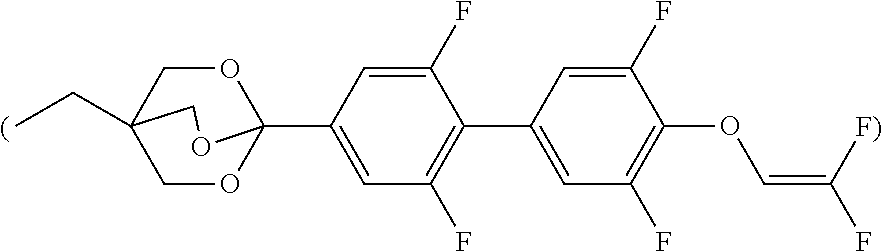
O1CC2(CC)COC1(C1=CC(F)=C(C3=CC(F)=C(OC=C(F)[F)])C(F)=C3)C(F)=C1)OC2
